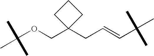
C(OCC1(CC=CC(C)(C)C)CCC1)(C)(C)C
